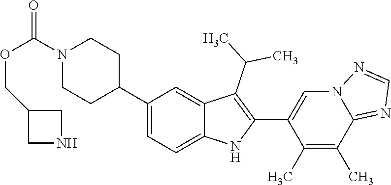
N1(C(OCC2CNC2)=O)CCC(C2=CC=C3C(=C2)C(C(C)C)=C(C2=CN4C(=NC=N4)C(C)=C2C)N3)CC1
